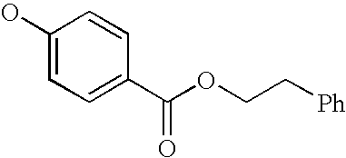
OC1=CC=C(C(OCC[Ph])=O)C=C1
